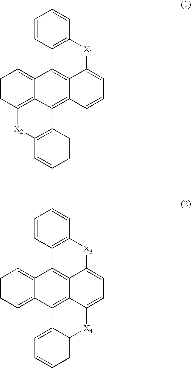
C1=CC2=C(C=C1)[X1]C1=CC=CC3=C4C5=C(C=CC=C5C2=C13)[X2]C1=C4C=CC=C1.C1=CC2=C(C=C1)[X3]C1=CC=C3C4=C(C5=CC=CC=C5C2=C14)C1=CC=CC=C1[X4]3
